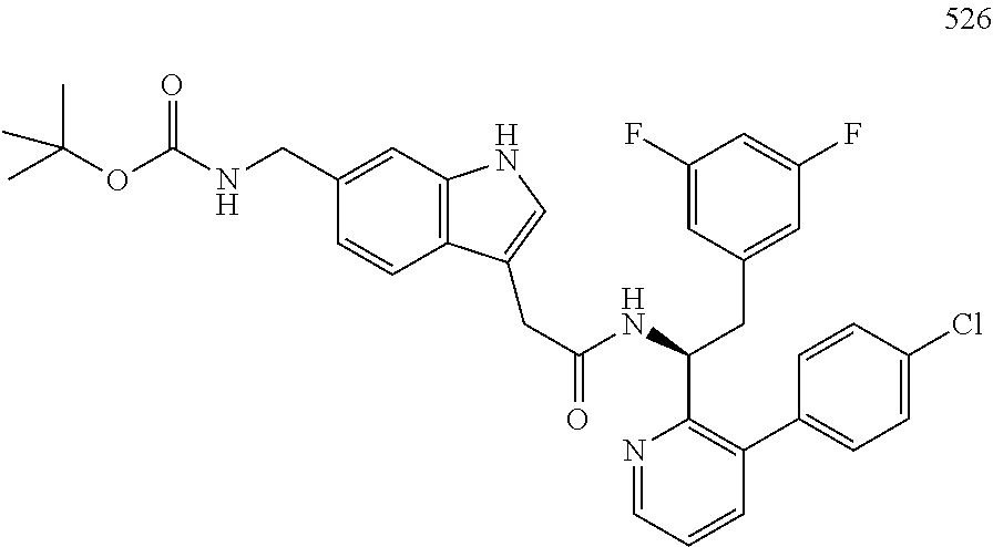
N1=CC=CC(C2=CC=C(Cl)C=C2)=C1C(NC(CC1=CNC2=C1C=CC(CNC(OC(C)(C)C)=O)=C2)=O)CC1=CC(F)=CC(F)=C1
